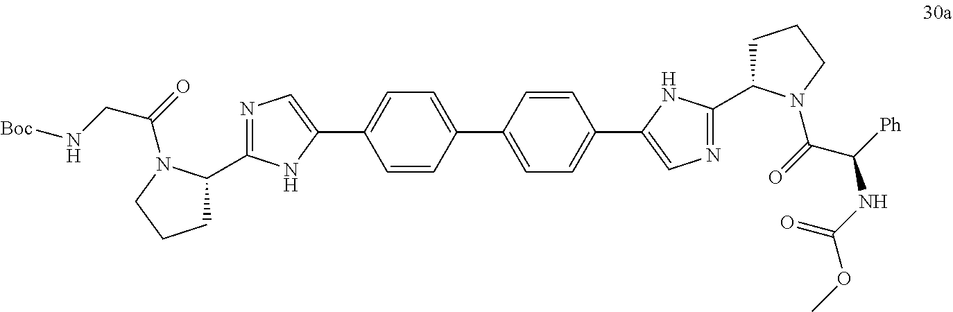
N1=C(C2CCCN2C(CN[Boc])=O)NC(C2=CC=C(C3=CC=C(C4=CN=C(C5CCCN5C(C([Ph])NC(OC)=O)=O)N4)C=C3)C=C2)=C1
